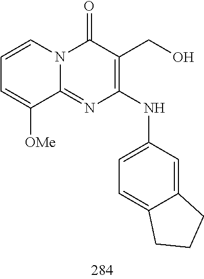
C1=CC=C([OMe])C2=NC(NC3=CC=C4C(=C3)CCC4)=C(CO)C(=O)N12
